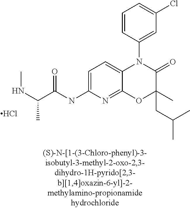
C1=CC(N2C3=CC=C(NC(C(NC)C)=O)N=C3OC(CC(C)C)(C)C2=O)=CC(Cl)=C1.Cl
